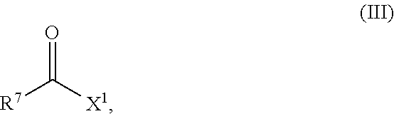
[R7]C([X1])=O
